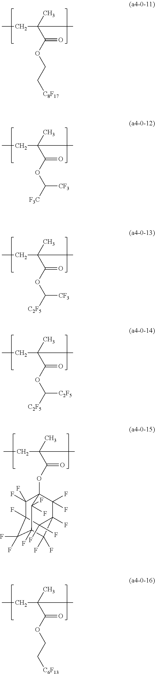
CCC(C(OCC[C8F17])=O)(C)C.CCC(C(OC([F3C])[CF3])=O)(C)C.CCC(C(OC([C2F5])[CF3])=O)(C)C.CCC(C(OC([C2F5])[C2F5])=O)(C)C.CCC(C(OC12C(F)(F)C3(F)C(F)(F)C(F)(C(F)(F)C(F)(C1(F)F)C3(F)F)C2(F)F)=O)(C)C.CCC(C(OCC[C6F13])=O)(C)C
